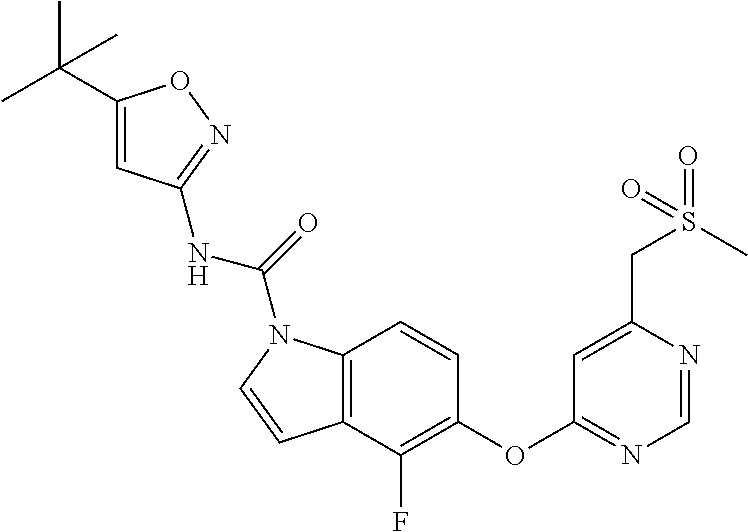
C1(OC2=NC=NC(CS(C)(=O)=O)=C2)=C(F)C2=C(C=C1)N(C(NC1=NOC(C(C)(C)C)=C1)=O)C=C2
